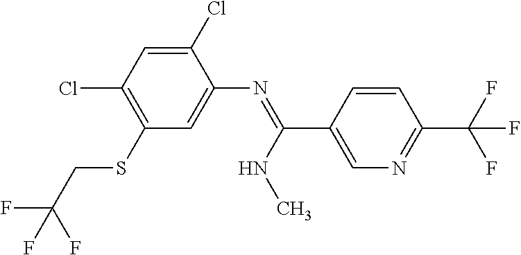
C1(Cl)=CC(Cl)=C(SCC(F)(F)F)C=C1N=C(C1=CN=C(C(F)(F)F)C=C1)NC
